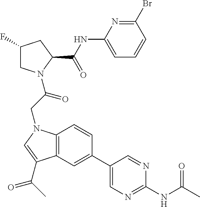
C12=C(C=C(C3=CN=C(NC(C)=O)N=C3)C=C1)C(C(C)=O)=CN2CC(=O)N1CC(F)CC1C(=O)NC1=CC=CC(Br)=N1
